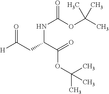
O=C([H])CC(NC(OC(C)(C)C)=O)C(OC(C)(C)C)=O
